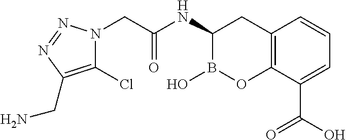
C12=C(C(C(O)=O)=CC=C1)OB(O)C(NC(CN1C(Cl)=C(CN)N=N1)=O)C2
